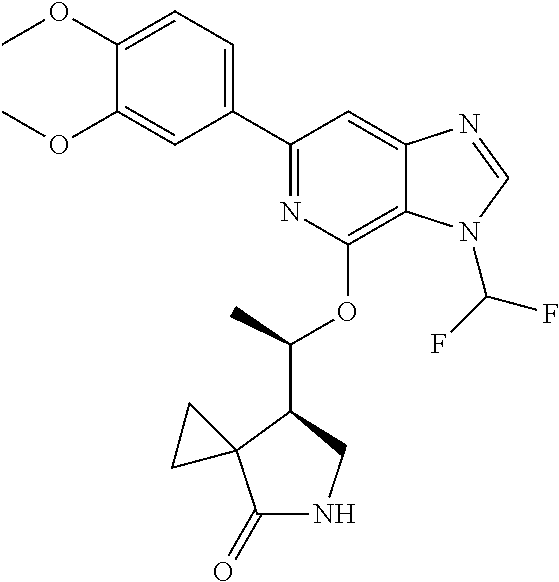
N1=C(C2=CC=C(OC)C(OC)=C2)C=C2C(=C1OC(C)C1CNC(=O)C13CC3)N(C(F)F)C=N2
